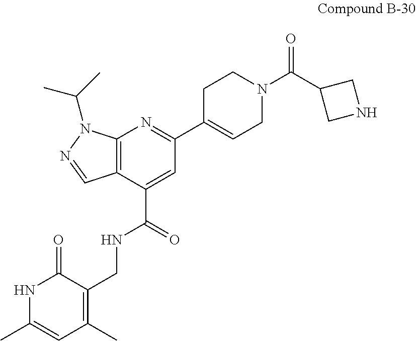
N1C(C)=CC(C)=C(CNC(C2=CC(C3=CCN(C(C4CNC4)=O)CC3)=NC3=C2C=NN3C(C)C)=O)C1=O
